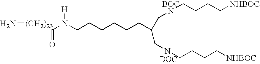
N[(CH2)23]C(N([H])CCCCCCC(CNCCCC[NHBOC])CNCCCC[NHBOC])=O.[BOC].[BOC]
